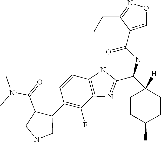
C1CC(C)CCC1([H])C(C1=NC2=C(N1)C=CC(C1C(C(=O)N(C)C)CNC1)=C2F)NC(=O)C1=CON=C1CC
